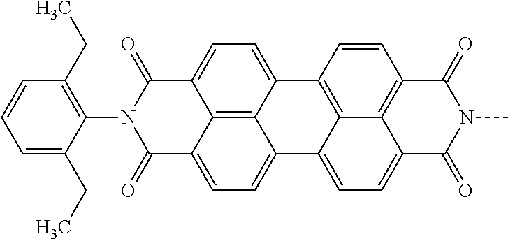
C1(=O)C2=CC=C3C4=C2C(=CC=C4C2=C4C3=CC=C3C4=C(C=C2)C(=O)N(C)C3=O)C(=O)N1C1=C(CC)C=CC=C1CC
